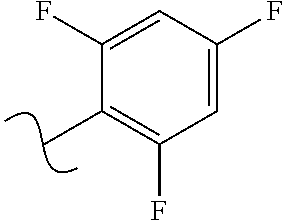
CC1=C(F)C=C(F)C=C1F
